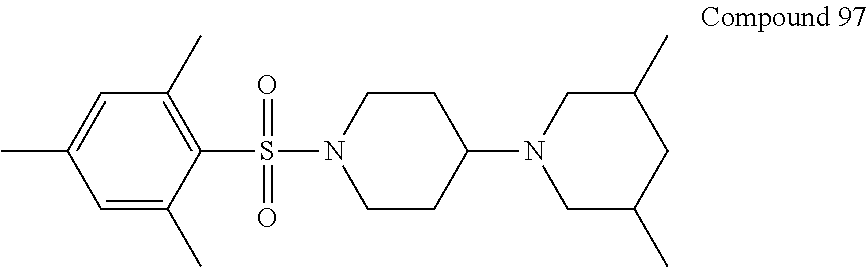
C1CN(S(=O)(=O)C2=C(C)C=C(C)C=C2C)CCC1N1CC(C)CC(C)C1
